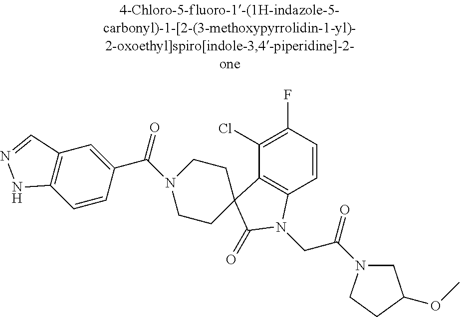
C1(Cl)=C(F)C=CC2=C1C1(C(=O)N2CC(N2CC(OC)CC2)=O)CCN(C(=O)C2=CC3=C(C=C2)NN=C3)CC1
